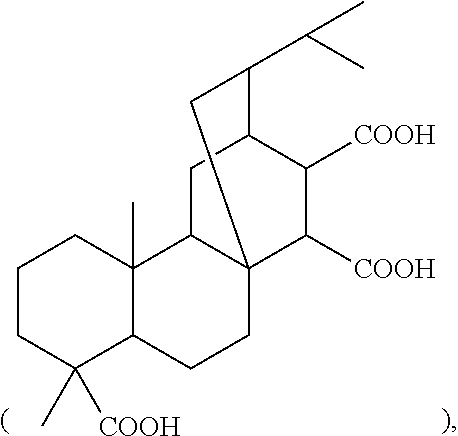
C1C(C)([COOH])C2C(C)(CC1)C1CC3C(C(C)C)CC1(C([COOH])C3[COOH])CC2
